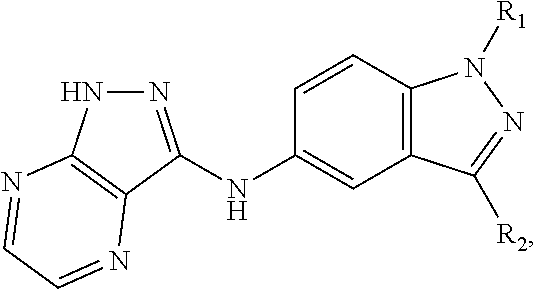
C12=C(C=CC(NC3=NNC4=C3N=CC=N4)=C1)N([R1])N=C2[R2]
